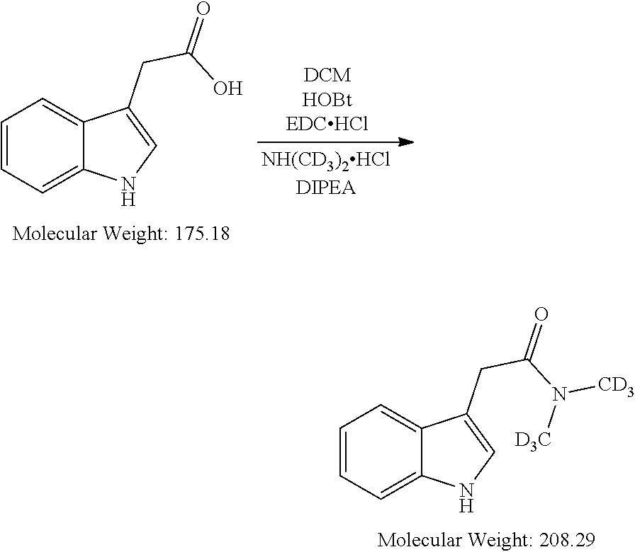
C1=C2C(CC(O)=O)=CNC2=CC=C1.C1=C2C(CC(N([D3C])[CD3])=O)=CNC2=CC=C1
